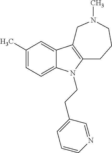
C1(C)=CC=C2C(=C1)C1=C(N2CCC2=CC=CN=C2)CCCN(C)C1
